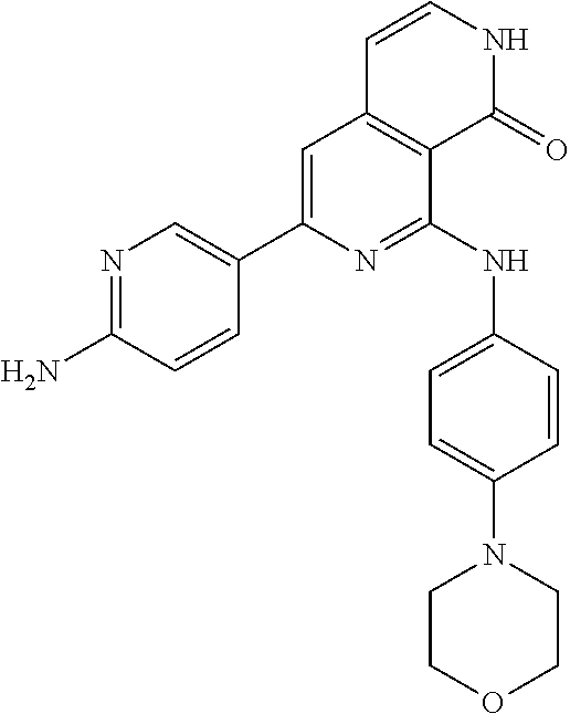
N1=C(N)C=CC(C2=CC3=C(C(NC4=CC=C(N5CCOCC5)C=C4)=N2)C(=O)NC=C3)=C1
